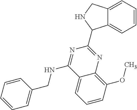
C12=CC=CC=C1C(C1=NC3=C(OC)C=CC=C3C(NCC3=CC=CC=C3)=N1)NC2
